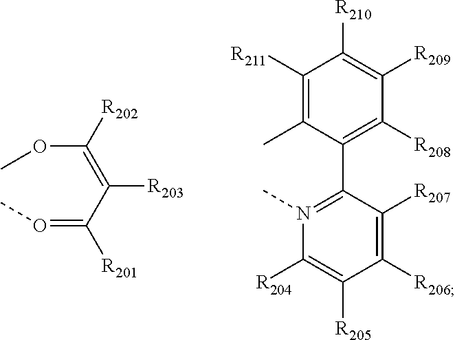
C1([R211])=C(C)C(C2=N(C)C([R204])=C([R205])C([R206])=C2[R207])=C([R208])C([R209])=C1[R210].O(=C(C(=C(OC)[R202])[R203])[R201])C
